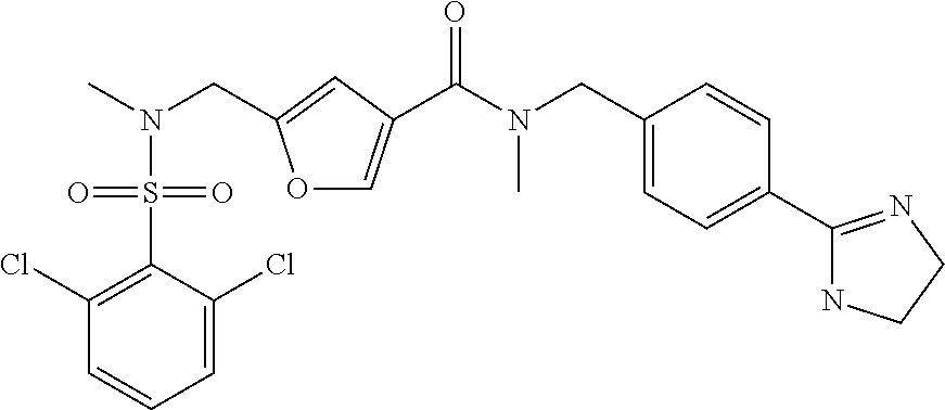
C1=C(Cl)C(S(=O)(=O)N(C)CC2=CC(C(N(CC3=CC=C(C4=NCCN4)C=C3)C)=O)=CO2)=C(Cl)C=C1
